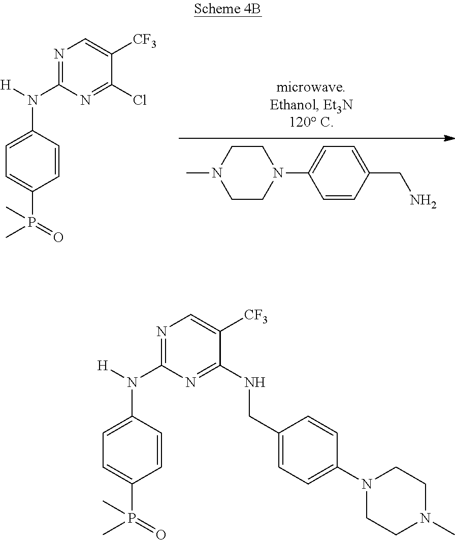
C1=CC(CN)=CC=C1N1CCN(C)CC1.N1=C(N([H])C2=CC=C(P(C)(=O)C)C=C2)N=C(Cl)C([CF3])=C1.N1=C(N([H])C2=CC=C(P(C)(=O)C)C=C2)N=C(NCC2=CC=C(N3CCN(C)CC3)C=C2)C([CF3])=C1
